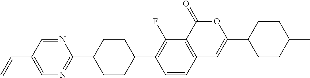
C12=C(C(=O)OC(C3CCC(C)CC3)=C1)C(F)=C(C1CCC(C3=NC=C(C=C)C=N3)CC1)C=C2
